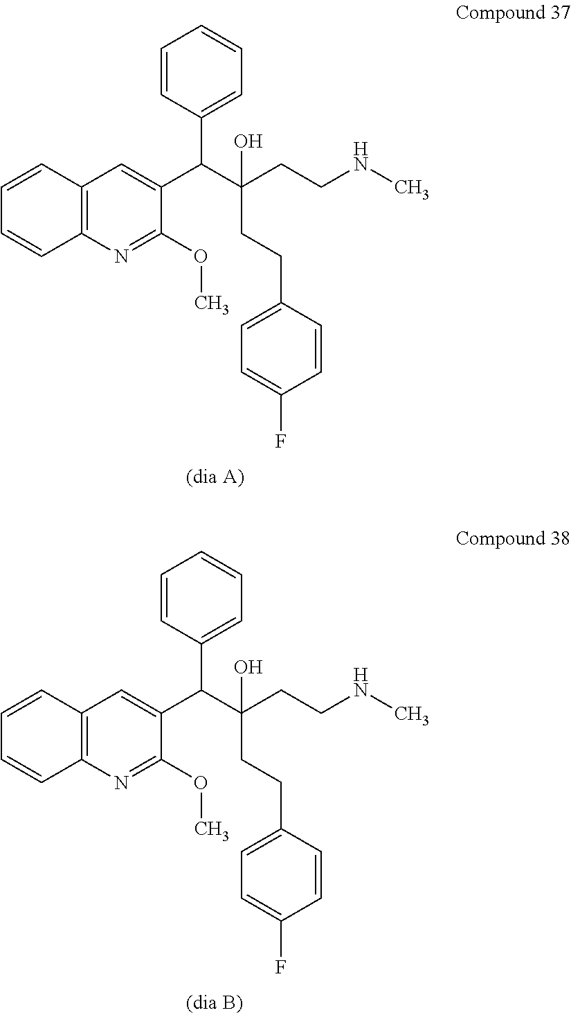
C12=C(N=C(OC)C(C(C(CCNC)(CCC3=CC=C(F)C=C3)O)C3=CC=CC=C3)=C1)C=CC=C2.C12=C(N=C(OC)C(C(C(CCNC)(CCC3=CC=C(F)C=C3)O)C3=CC=CC=C3)=C1)C=CC=C2
